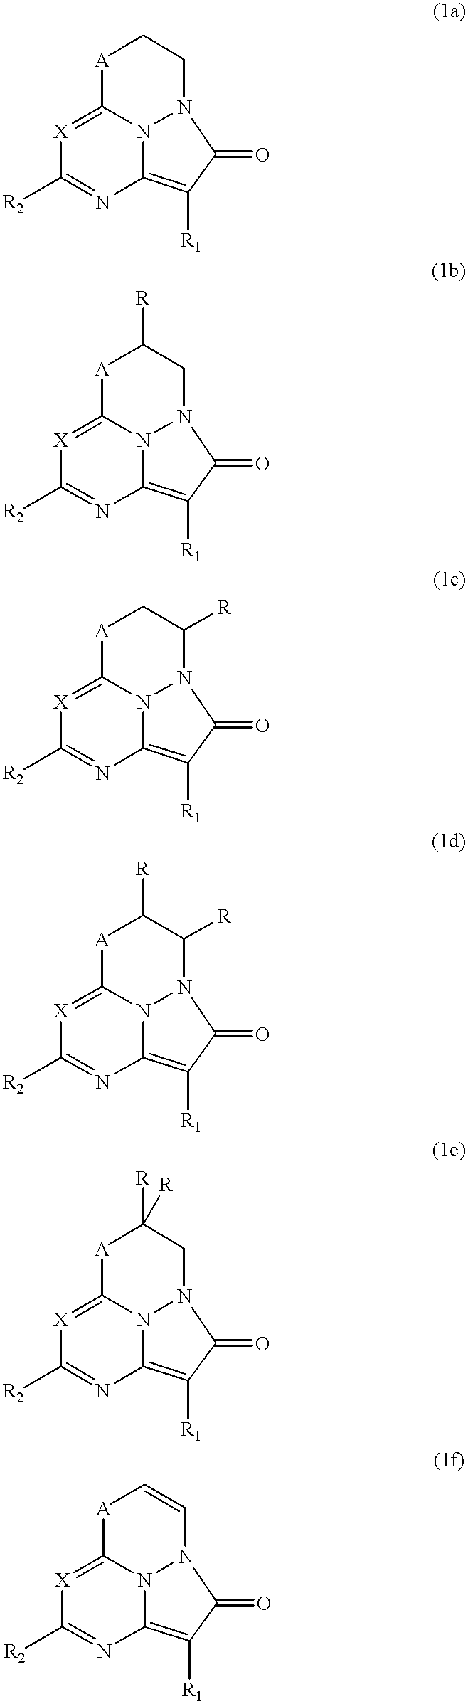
[X]1=C2N3C(=C([R1])C(=O)N3CC[A]2)N=C1[R2].[X]1=C2N3C(=C([R1])C(=O)N3CC([R])[A]2)N=C1[R2].[X]1=C2N3C(=C([R1])C(=O)N3C([R])C[A]2)N=C1[R2].[X]1=C2N3C(=C([R1])C(=O)N3C([R])C([R])[A]2)N=C1[R2].[X]1=C2N3C(=C([R1])C(=O)N3CC([R])([R])[A]2)N=C1[R2].[X]1=C2N3C(=C([R1])C(=O)N3C=C[A]2)N=C1[R2]
